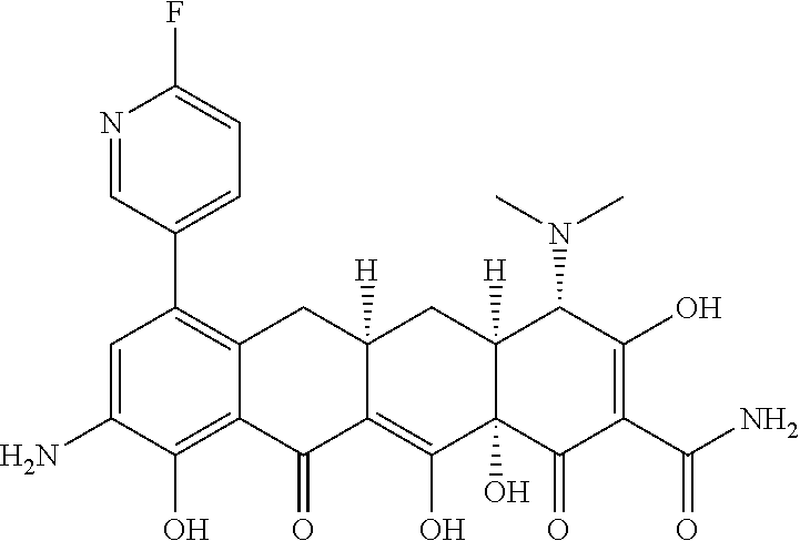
C1=C(N)C(O)=C2C(=C1C1=CC=C(F)N=C1)CC1([H])C(=C(O)C3(O)C([H])(C1)C(N(C)C)C(O)=C(C(N)=O)C3=O)C2=O
